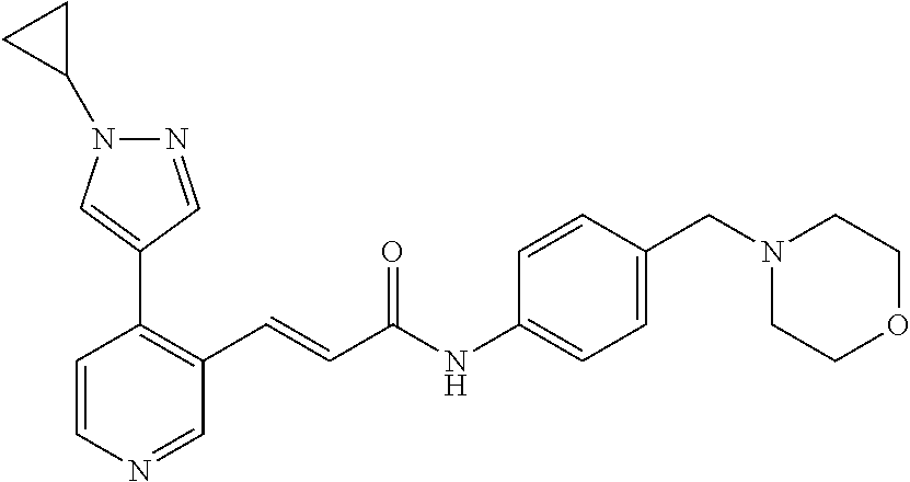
C1=CN=CC(C=CC(=O)NC2=CC=C(CN3CCOCC3)C=C2)=C1C1=CN(C2CC2)N=C1
